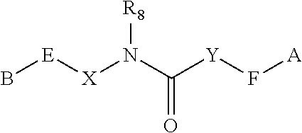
B[E][X]N(C([Y]F[A])=O)[R8]
